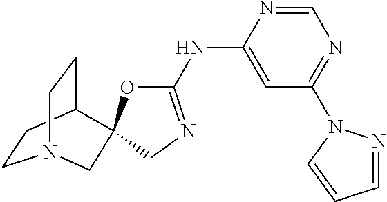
C1CC2CCN1CC21OC(NC2=CC(N3N=CC=C3)=NC=N2)=NC1
